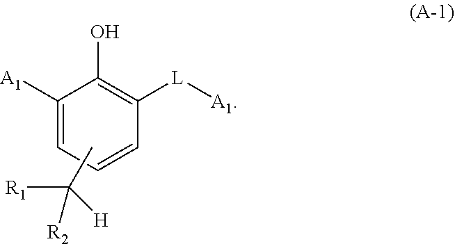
C1([A1])=CC=CC([L][A1])=C1O.CC([R1])([H])[R2]
